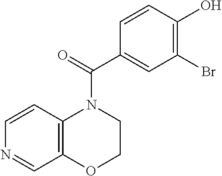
C1=CC2=C(C=N1)OCCN2C(C1=CC(Br)=C(O)C=C1)=O
